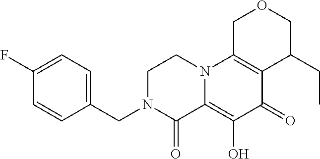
C1(CN2C(=O)C3=C(O)C(=O)C4=C(N3CC2)COCC4CC)=CC=C(F)C=C1
